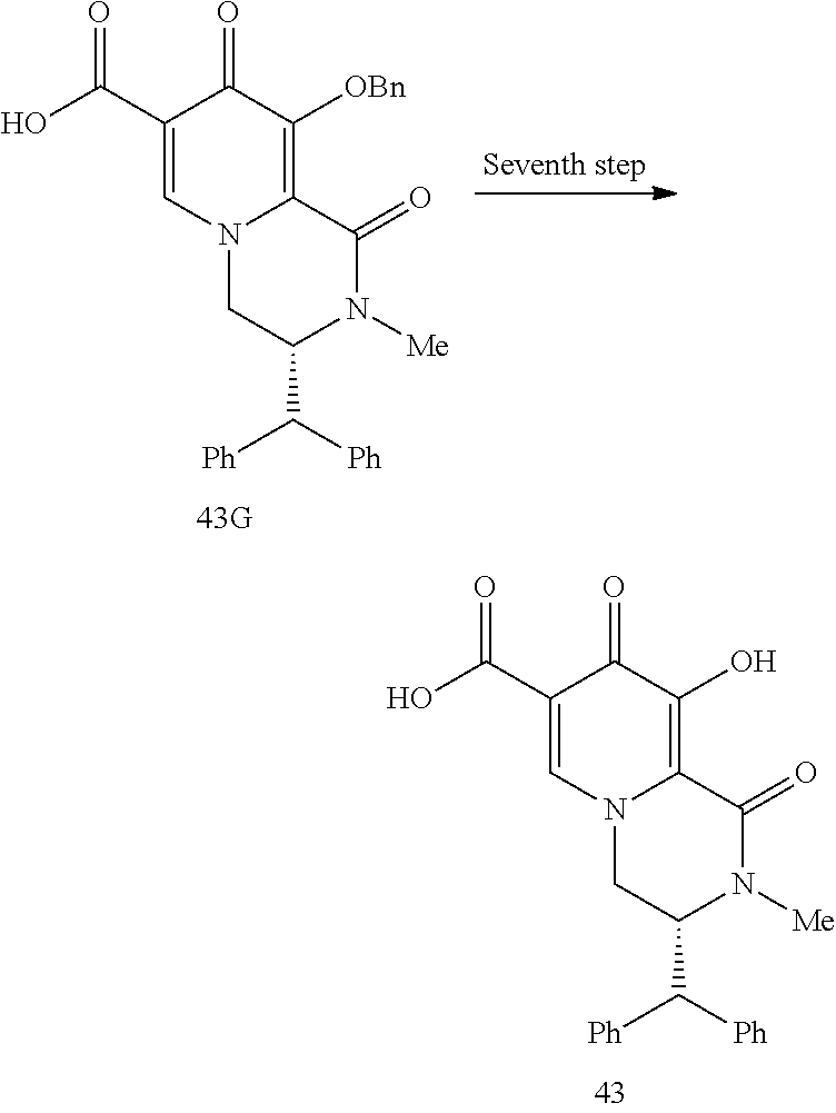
C1(C(O)=O)=CN2C(=C(O)C1=O)C(=O)N([Me])C(C([Ph])[Ph])C2.C1(C(O)=O)=CN2C(=C([OBn])C1=O)C(=O)N([Me])C(C([Ph])[Ph])C2
